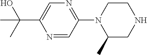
N1=CC(N2C(C)CNCC2)=NC=C1C(C)(O)C
